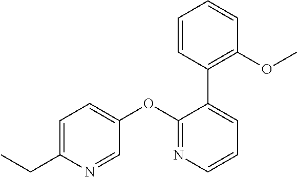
C1=C(CC)N=CC(OC2=NC=CC=C2C2=C(OC)C=CC=C2)=C1
